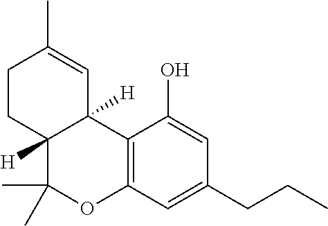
C1(CCC)=CC2=C(C(O)=C1)C1([H])C([H])(C(C)(C)O2)CCC(C)=C1
